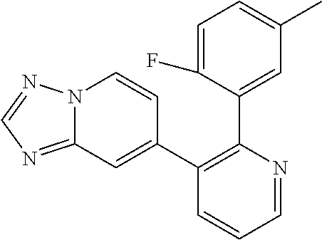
C1=NC(C2=CC(C)=CC=C2F)=C(C2=CC3=NC=NN3C=C2)C=C1
